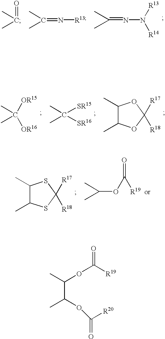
O=C(C)C.C(C)(C)=N[R13].C(C)(C)=NN([R13])[R14].C([OR15])([OR16])(C)C.C([SR15])([SR16])(C)C.C1(C)C(C)OC([R17])([R18])O1.C1(C)C(C)SC([R17])([R18])S1.C(OC([R19])=O)(C)C.C(C(C)OC(=O)[R20])(C)OC([R19])=O
